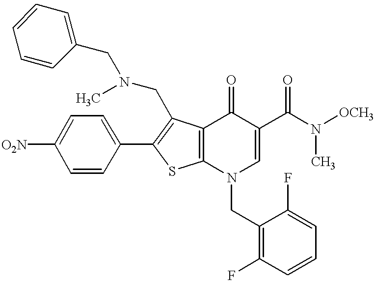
[O2N]C1=CC=C(C2=C(CN(C)CC3=CC=CC=C3)C3=C(S2)N(CC2=C(F)C=CC=C2F)C=C(C(=O)N(C)[OCH3])C3=O)C=C1
